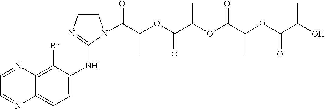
C1=NC2=C(Br)C(NC3=NCCN3C(C(OC(C(OC(C(OC(C(O)C)=O)C)=O)C)=O)C)=O)=CC=C2N=C1
